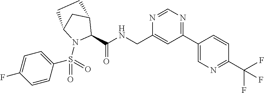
C1(C2=NC=NC(CNC(C3C4CC(N3S(C3=CC=C(F)C=C3)(=O)=O)CC4)=O)=C2)=CN=C(C(F)(F)F)C=C1
